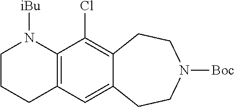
C1CCC2=C(C(Cl)=C3C(=C2)CCN([Boc])CC3)N1[iBu]
